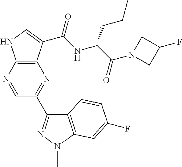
C12=C(N=CC(C3=NN(C)C4=C3C=CC(F)=C4)=N1)NC=C2C(NC(C(N1CC(F)C1)=O)CCC)=O
